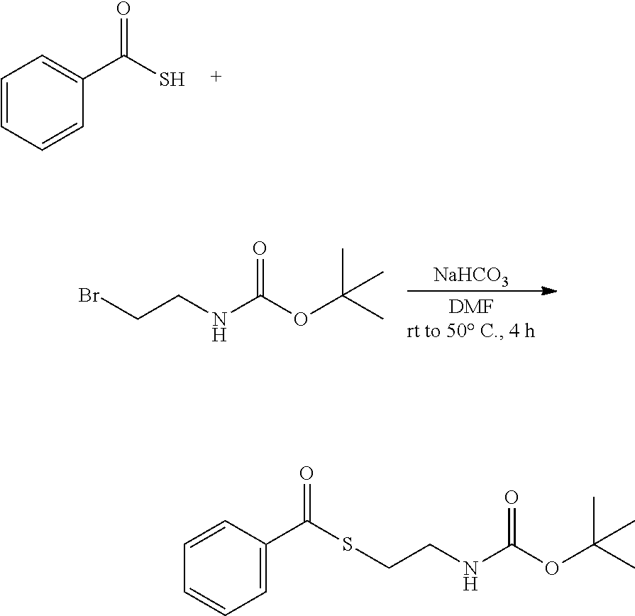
C1=CC=CC(C(S)=O)=C1.[NaHCO3].BrCCNC(OC(C)(C)C)=O.C(CNC(OC(C)(C)C)=O)SC(C1=CC=CC=C1)=O
